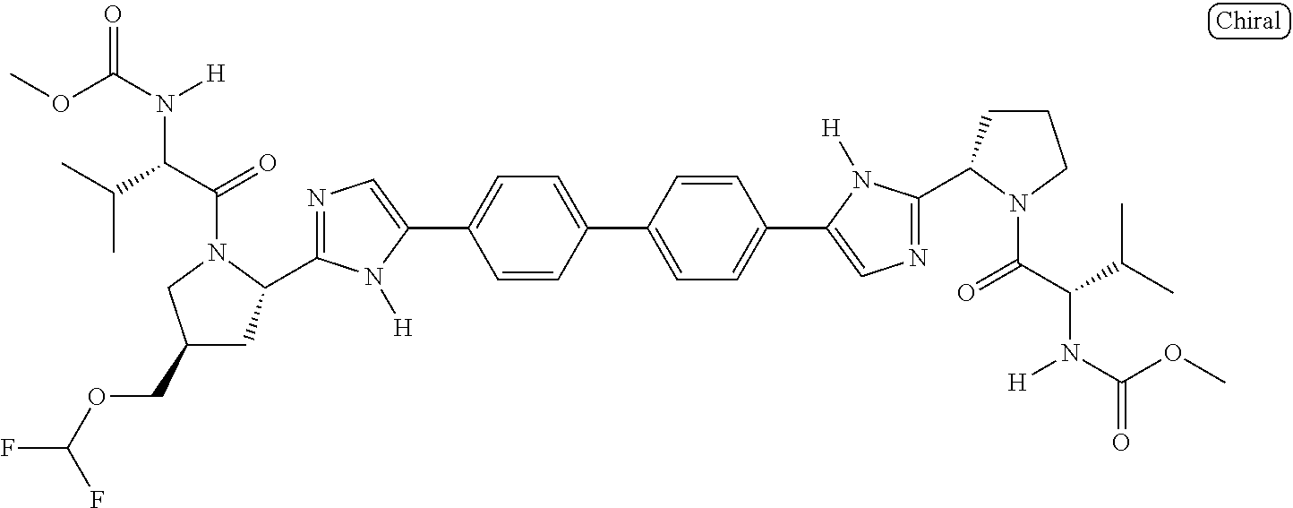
C1=CC(C2=CC=C(C3=CN=C(C4CCCN4C(C(C(C)C)N(C(OC)=O)[H])=O)N3[H])C=C2)=CC=C1C1=CN=C(C2CC(COC(F)F)CN2C(C(C(C)C)N(C(OC)=O)[H])=O)N1[H]
